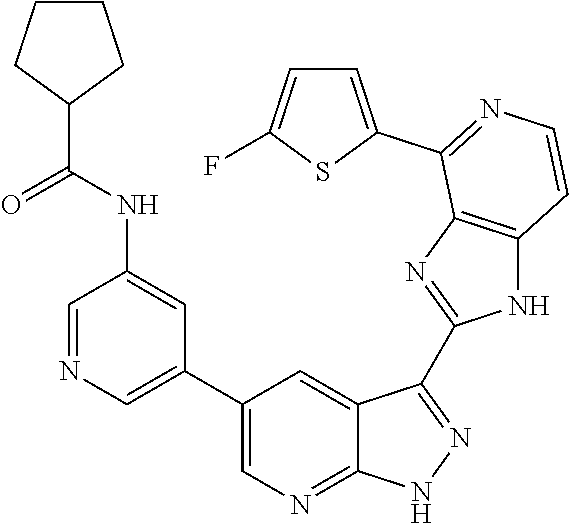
C1=NC=C(C2=CN=C3C(=C2)C(C2=NC4=C(N2)C=CN=C4C2=CC=C(F)S2)=NN3)C=C1NC(C1CCCC1)=O
